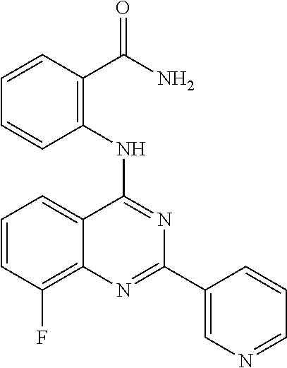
C1=CC(F)=C2C(=C1)C(NC1=C(C(N)=O)C=CC=C1)=NC(C1=CN=CC=C1)=N2
